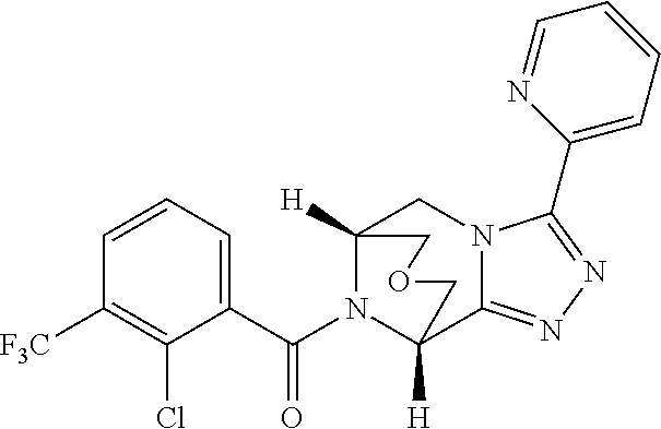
C12([H])N(C(C3=CC=CC([F3C])=C3Cl)=O)C([H])(C3=NN=C(C4=CC=CC=N4)N3C1)COC2
